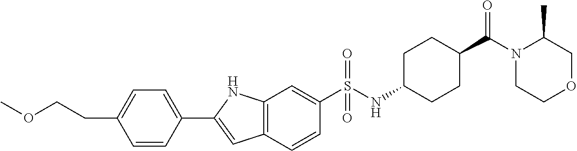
O(CCC1=CC=C(C2=CC3=C(N2)C=C(S(NC2CCC(C(N4CCOCC4C)=O)CC2)(=O)=O)C=C3)C=C1)C
